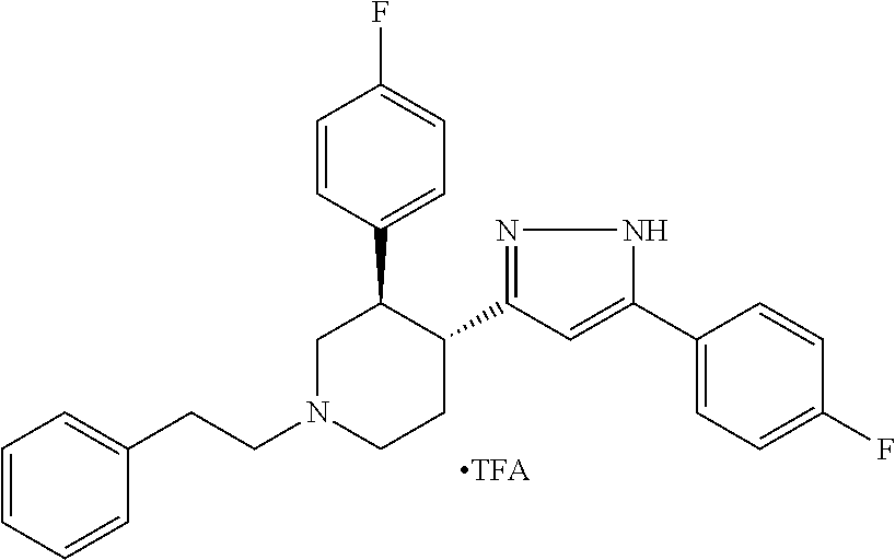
C1=CC(C2CN(CCC3=CC=CC=C3)CCC2C2=NNC(C3=CC=C(F)C=C3)=C2)=CC=C1F
